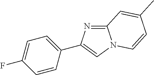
C12=NC(C3=CC=C(F)C=C3)=CN1C=CC(C)=C2
